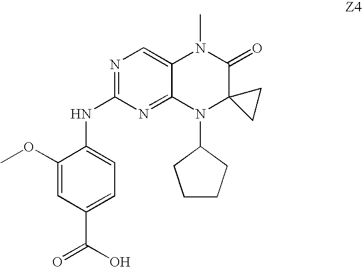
C12=CN=C(NC3=CC=C(C(O)=O)C=C3OC)N=C1N(C1CCCC1)C1(C(=O)N2C)CC1
